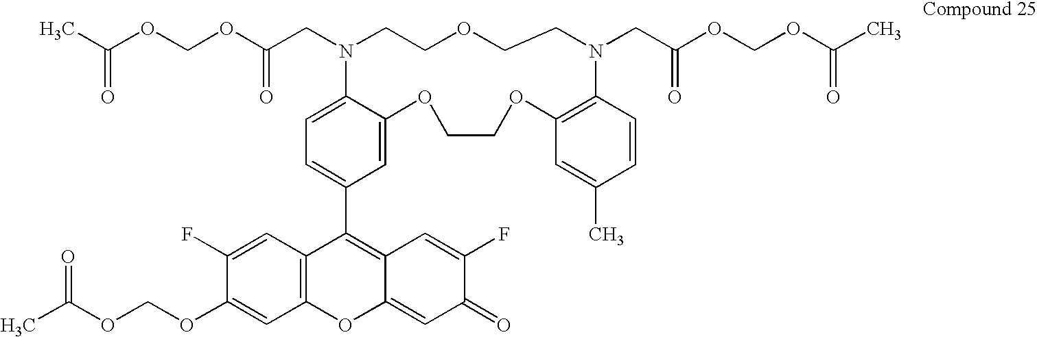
C1=C(C2=C3C(=CC(=O)C(F)=C3)OC3=C2C=C(F)C(OCOC(C)=O)=C3)C=C2C(=C1)N(CC(OCOC(C)=O)=O)CCOCCN(CC(OCOC(C)=O)=O)C1=C(OCCO2)C=C(C)C=C1
